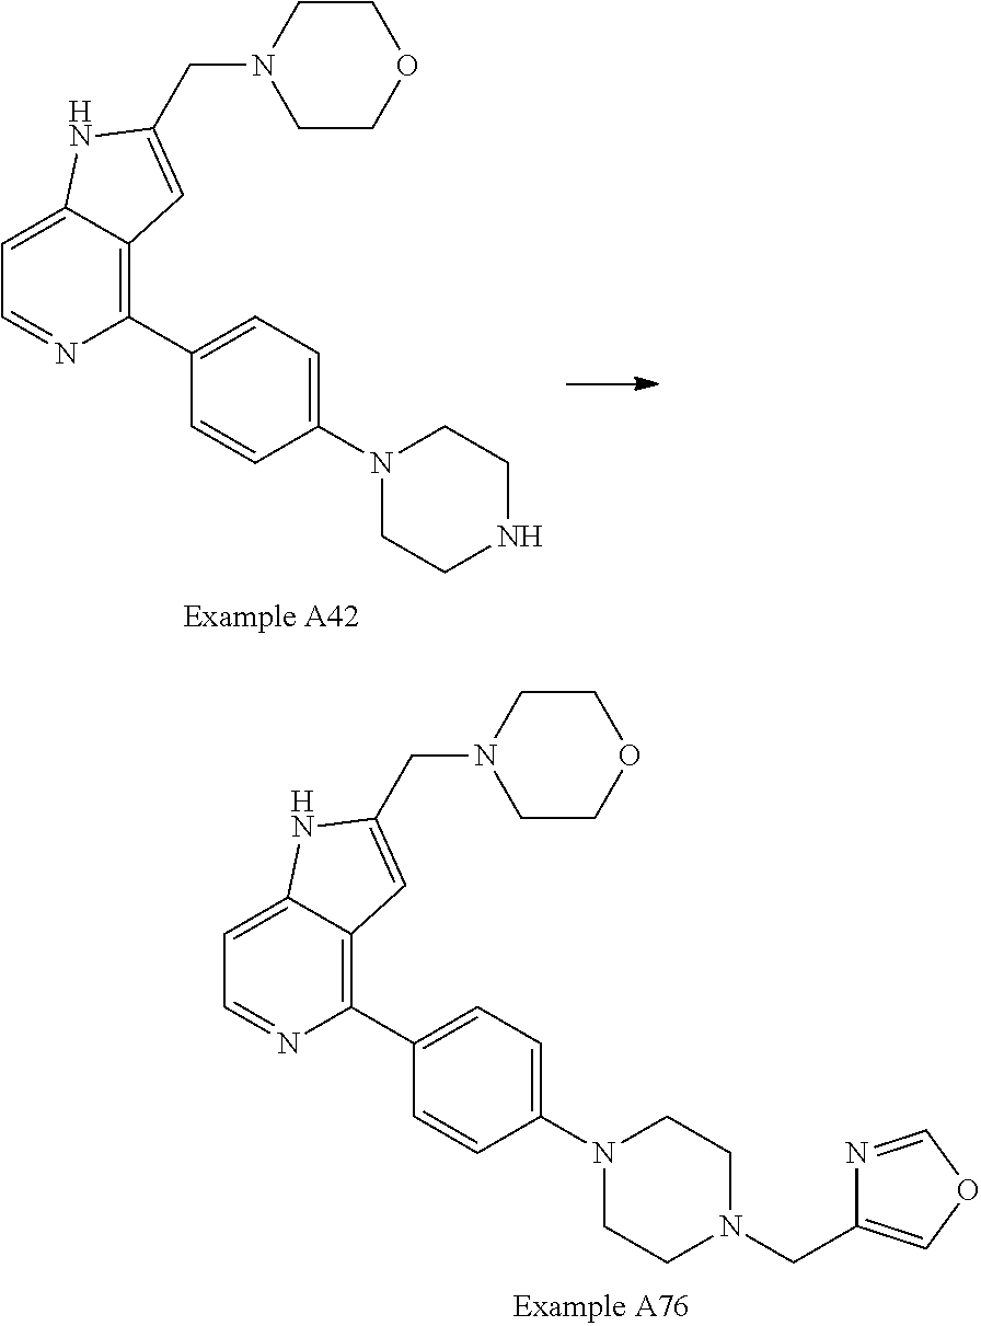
C1(C2=CC=C(N3CCNCC3)C=C2)=C2C(=CC=N1)NC(CN1CCOCC1)=C2.C1(C2=CC=C(N3CCN(CC4=COC=N4)CC3)C=C2)=C2C(=CC=N1)NC(CN1CCOCC1)=C2
